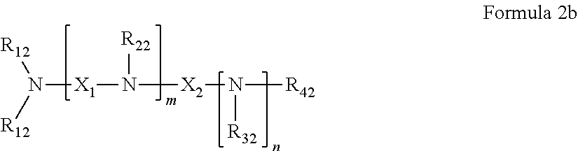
[R12]N([R12])[X1]N([R22])[X2]N([R32])[R42]
